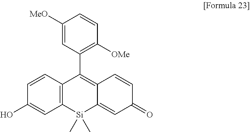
C1=CC2=C(C=C1O)[Si](C)(C)C1=CC(=O)C=CC1=C2C1=C([OMe])C=CC([MeO])=C1
